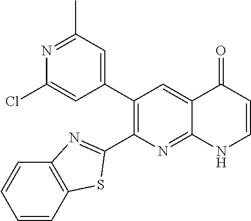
N1=C(C)C=C(C2=C(C3=NC4=C(C=CC=C4)S3)N=C3C(=C2)C(=O)C=CN3)C=C1Cl
